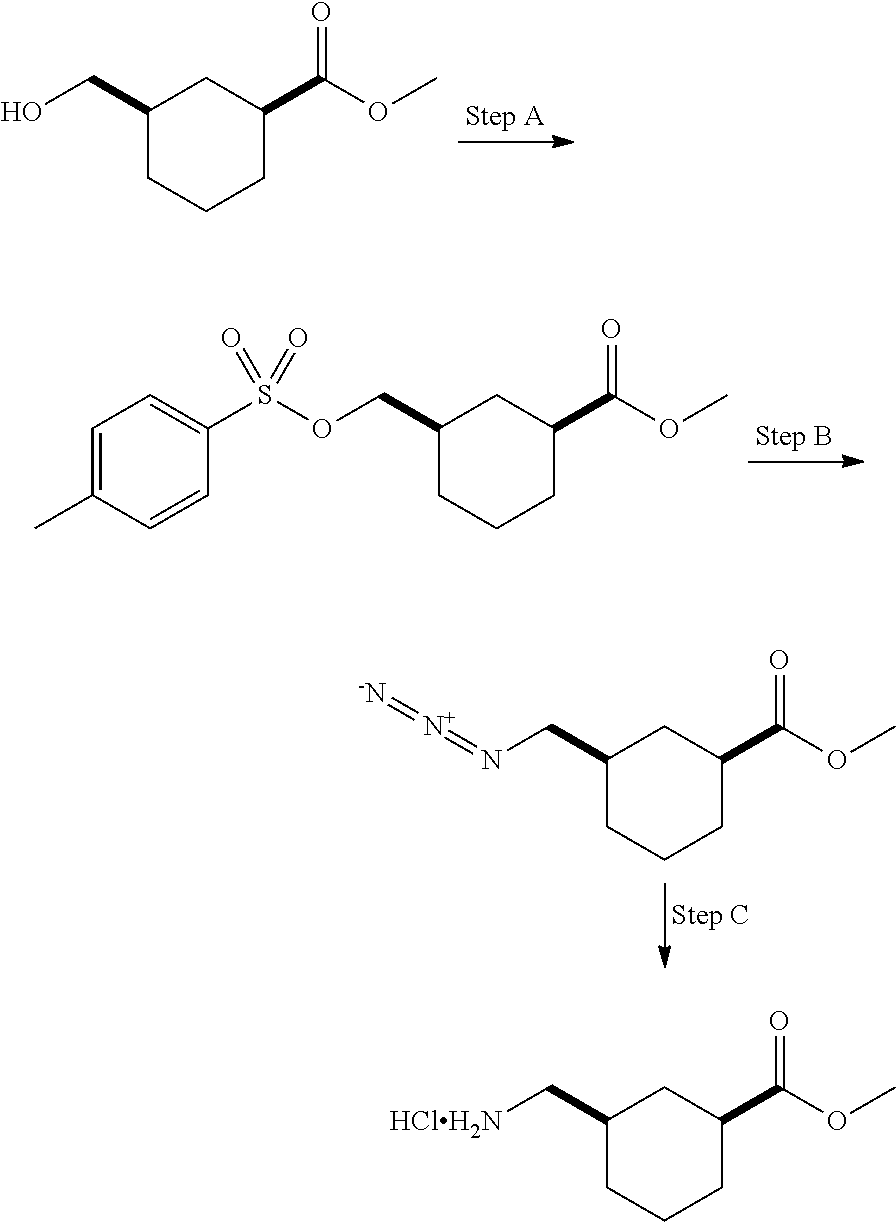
C1(CO)CCCC(C(=O)OC)C1.C1(COS(C2=CC=C(C)C=C2)(=O)=O)CCCC(C(=O)OC)C1.C1(CN=[N+]=[-N])CCCC(C(OC)=O)C1.C1(C[HClH2N])CCCC(C(=O)OC)C1
